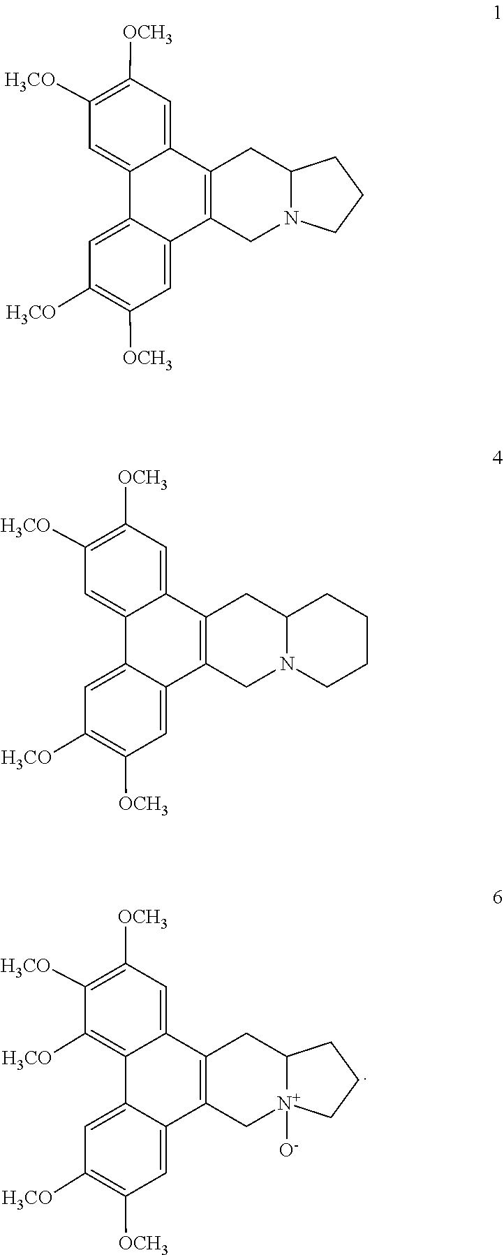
[H3CO]C1=C([OCH3])C=C2C3=C(C[N+]4([O-])C(C3)CCC4)C3=CC([OCH3])=C([H3CO])C=C3C2=C1[H3CO].[OCH3]C1=C([H3CO])C=C2C(=C1)C1=C(CN3C(C1)CCC3)C1=CC([OCH3])=C([H3CO])C=C21.[OCH3]C1=C([H3CO])C=C2C3=CC([H3CO])=C([OCH3])C=C3C3=C(CN4C(C3)CCCC4)C2=C1
